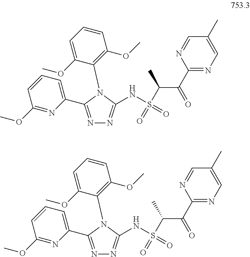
N1=C(C2=CC=CC(OC)=N2)N(C2=C(OC)C=CC=C2OC)C(NS(C(C(C2=NC=C(C)C=N2)=O)C)(=O)=O)=N1.N1=C(C2=CC=CC(OC)=N2)N(C2=C(OC)C=CC=C2OC)C(NS(C(C(C2=NC=C(C)C=N2)=O)C)(=O)=O)=N1
